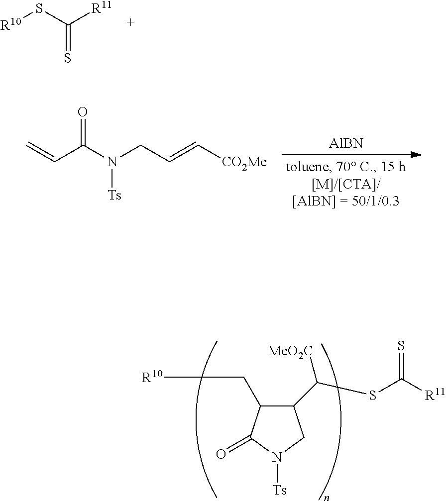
[R10]SC([R11])=S.[AlBN].C=CC(N(CC=C[CO2Me])[Ts])=O.C1(C(SC([R11])=S)[MeO2C])C(C[R10])C(=O)N([Ts])C1
